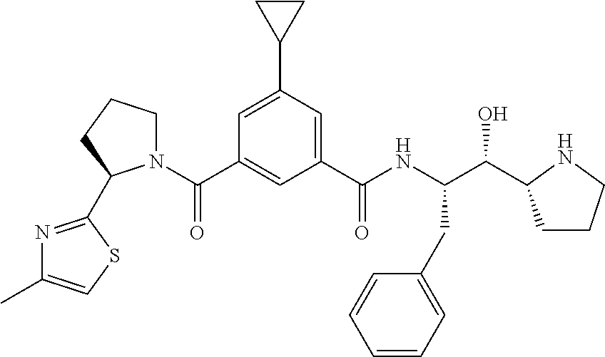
C1=C(C2CC2)C=C(C(NC(C(C2CCCN2)O)CC2=CC=CC=C2)=O)C=C1C(=O)N1CCCC1C1=NC(C)=CS1
